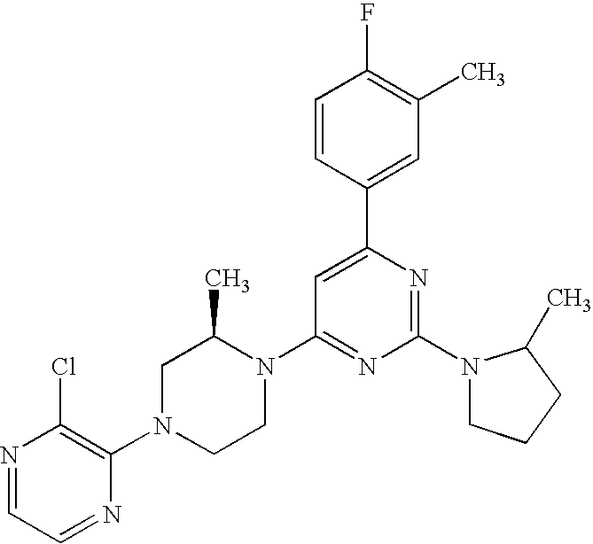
N1=CC=NC(N2CCN(C3=NC(N4CCCC4C)=NC(C4=CC(C)=C(F)C=C4)=C3)C(C)C2)=C1Cl
